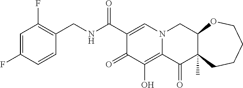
C1=C(F)C=CC(CNC(C2=CN3C(=C(O)C2=O)C(=O)C2(C)C(C3)OCCCC2)=O)=C1F
